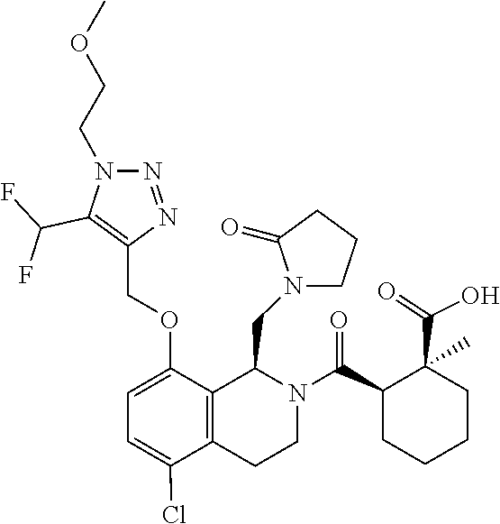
N1(CCOC)C(C(F)F)=C(COC2=CC=C(Cl)C3=C2C(CN2CCCC2=O)N(C(C2CCCCC2(C(=O)O)C)=O)CC3)N=N1
